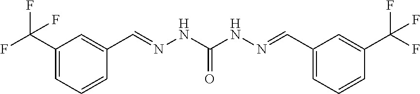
C1(C(F)(F)F)=CC=CC(C=NNC(NN=CC2=CC=CC(C(F)(F)F)=C2)=O)=C1
